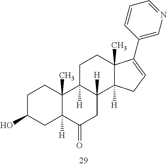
C1C(O)CC2([H])C(C)(C1)C1([H])C([H])(C3([H])C(C)(CC1)C(C1=CN=CC=C1)=CC3)CC2=O
